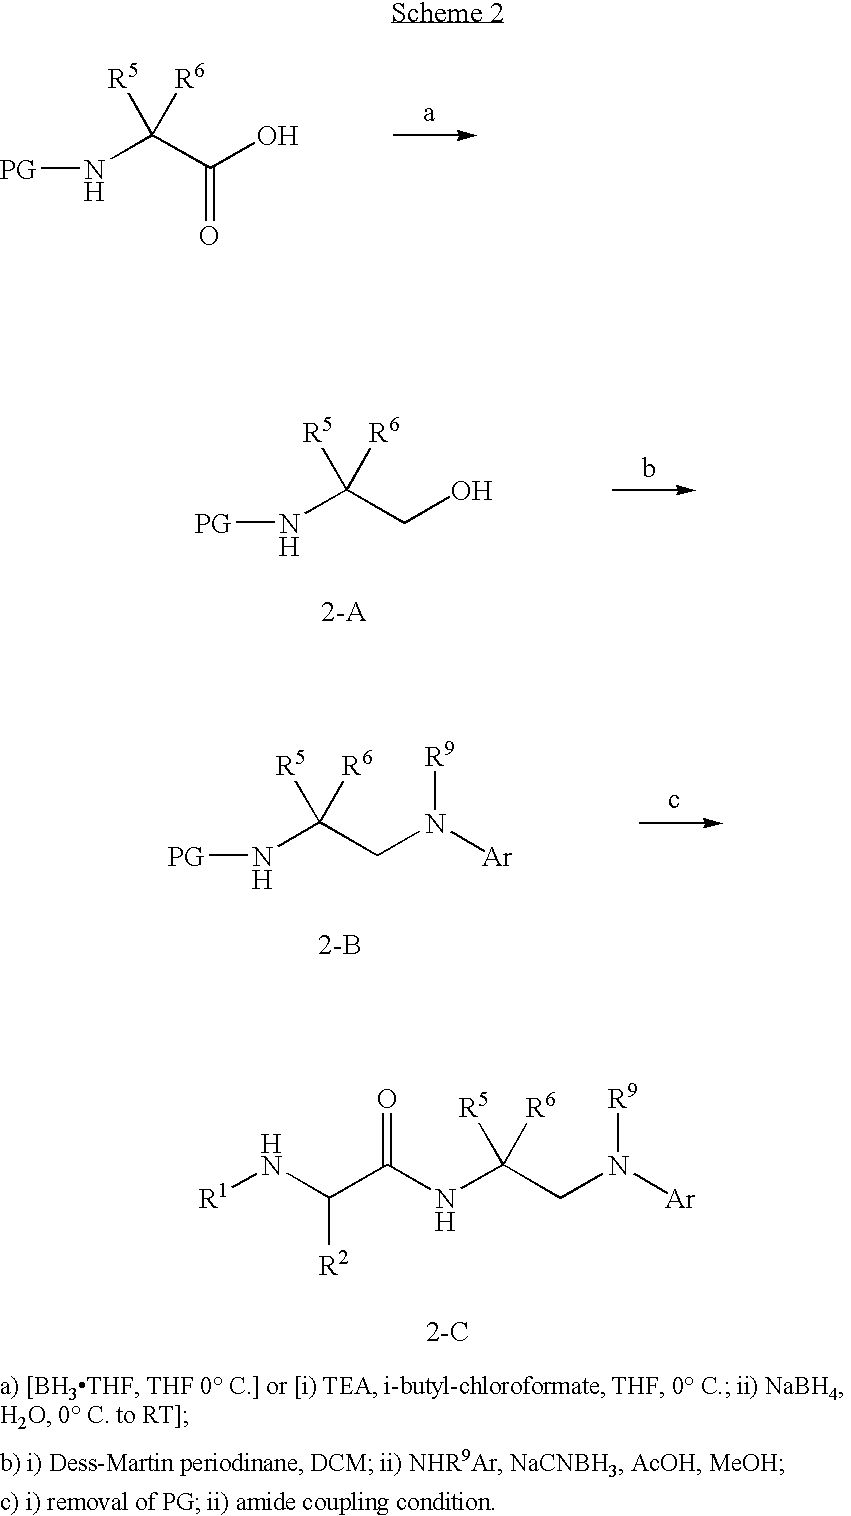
[PG]NC(C(O)=O)([R5])[R6].[PG]NC(CO)([R5])[R6].[PG]NC(CN([Ar])[R9])([R5])[R6].[2-B].N(C(CN([Ar])[R9])([R5])[R6])C(C(N[R1])[R2])=O.[2-C]
